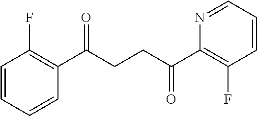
C1(C(CCC(C2=C(F)C=CC=N2)=O)=O)=C(F)C=CC=C1
